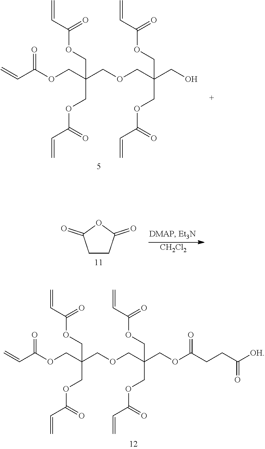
C=CC(OCC(COC(C=C)=O)(COC(C=C)=O)COCC(CO)(COC(C=C)=O)COC(C=C)=O)=O.[CH2Cl2].C1CC(=O)OC1=O.C=CC(OCC(COC(C=C)=O)(COC(C=C)=O)COCC(COC(CCC(=O)[OH])=O)(COC(C=C)=O)COC(C=C)=O)=O
